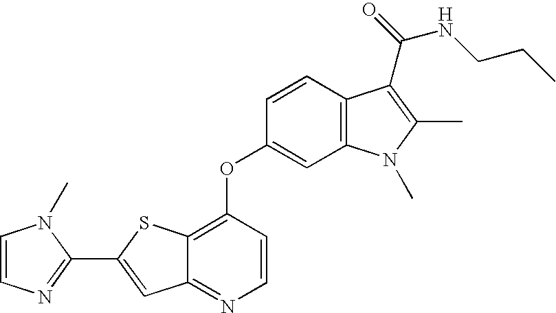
C1(C2=CC3=NC=CC(OC4=CC5=C(C=C4)C(C(NCCC)=O)=C(C)N5C)=C3S2)=NC=CN1C
